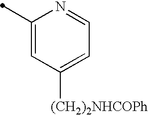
C1(C)=CC([(CH2)2NHCOPh])=CC=N1
